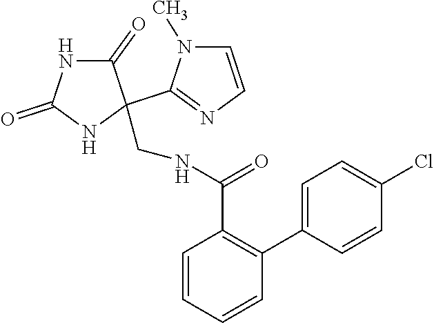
C1(=O)NC(=O)NC1(C1=NC=CN1C)CNC(C1=C(C2=CC=C(Cl)C=C2)C=CC=C1)=O
